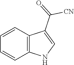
C12=C(C=CC=C1)C(C([CN])=O)=CN2
